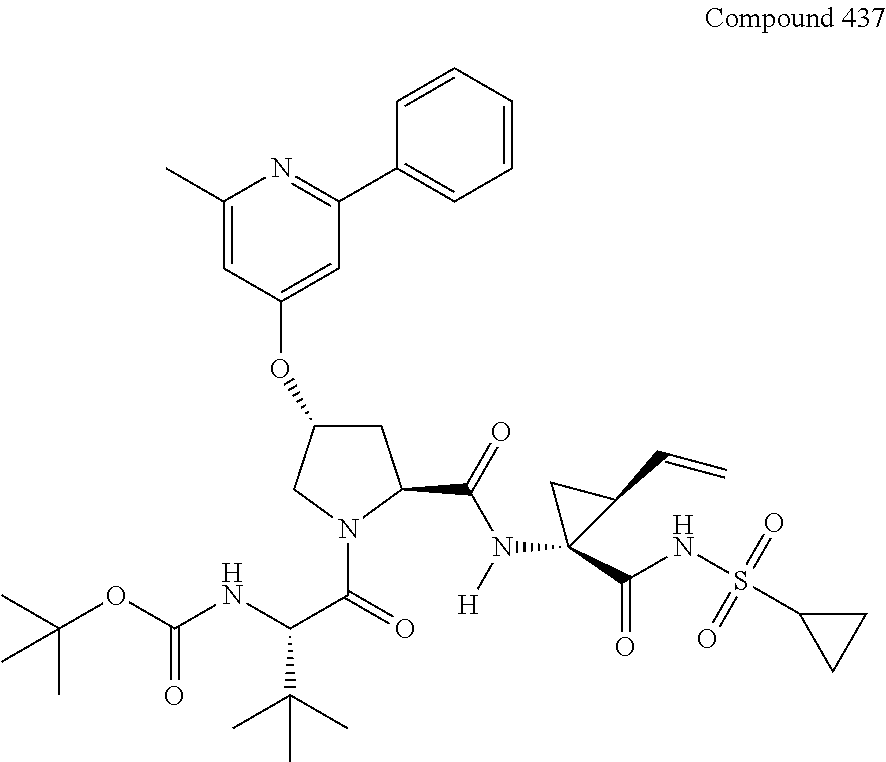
C1(OC2CC(C(=O)N([H])C3(C(NS(C4CC4)(=O)=O)=O)CC3C=C)N(C(=O)C(NC(OC(C)(C)C)=O)C(C)(C)C)C2)=CC(C2=CC=CC=C2)=NC(C)=C1
